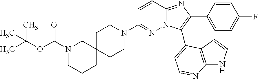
C1CN(C2=NN3C(=NC(C4=CC=C(F)C=C4)=C3C3=CC=NC4=C3C=CN4)C=C2)CCC12CN(C(OC(C)(C)C)=O)CCC2
